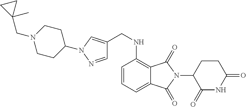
C(N1CCC(N2C=C(CNC3=C4C(=CC=C3)C(=O)N(C3C(=O)NC(=O)CC3)C4=O)C=N2)CC1)C1(C)CC1
